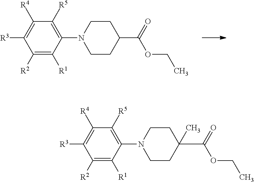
C1([R2])=C([R1])C(N2CCC(C(=O)OCC)CC2)=C([R5])C([R4])=C1[R3].C1([R2])=C([R1])C(N2CCC(C(=O)OCC)(C)CC2)=C([R5])C([R4])=C1[R3]
